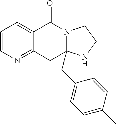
C1=CN=C2C(=C1)C(=O)N1C(CC3=CC=C(C)C=C3)(C2)NCC1
